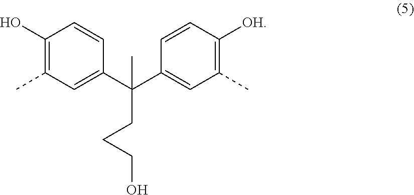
C1(C)=C([OH])C=CC(C(C2=CC(C)=C(O)C=C2)(C)CCCO)=C1
